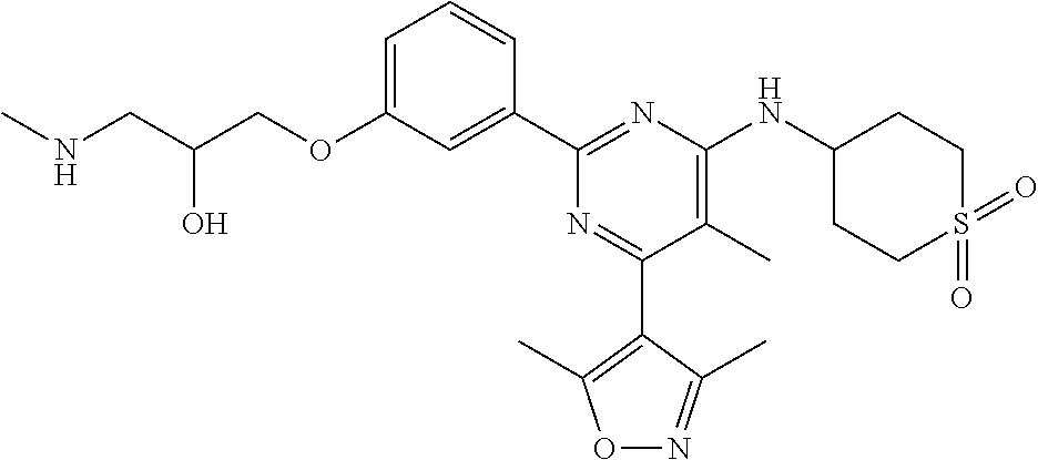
C1=C(OCC(CNC)O)C=C(C2=NC(NC3CCS(=O)(=O)CC3)=C(C)C(C3=C(C)ON=C3C)=N2)C=C1
